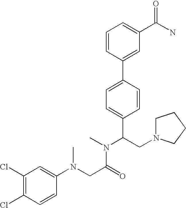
C1=CC(C2=CC=C(C(CN3CCCC3)N(C)C(CN(C3=CC(Cl)=C(Cl)C=C3)C)=O)C=C2)=CC(C(N)=O)=C1
